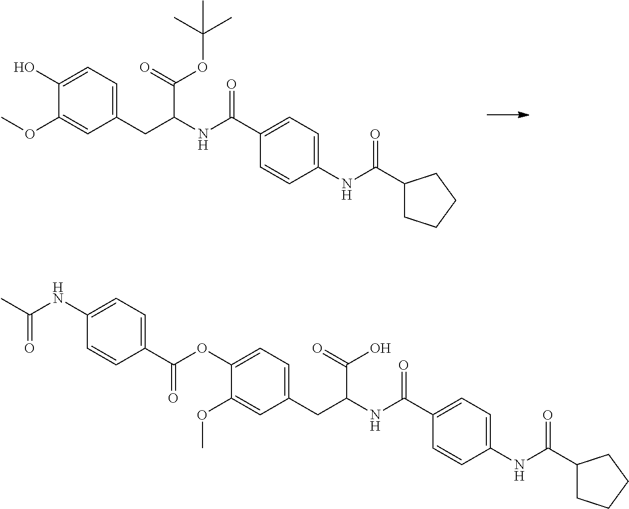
C1(CC(NC(C2=CC=C(NC(C3CCCC3)=O)C=C2)=O)C(=O)OC(C)(C)C)=CC=C(O)C(OC)=C1.C1(CC(NC(C2=CC=C(NC(C3CCCC3)=O)C=C2)=O)C(=O)O)=CC=C(OC(C2=CC=C(NC(C)=O)C=C2)=O)C(OC)=C1
